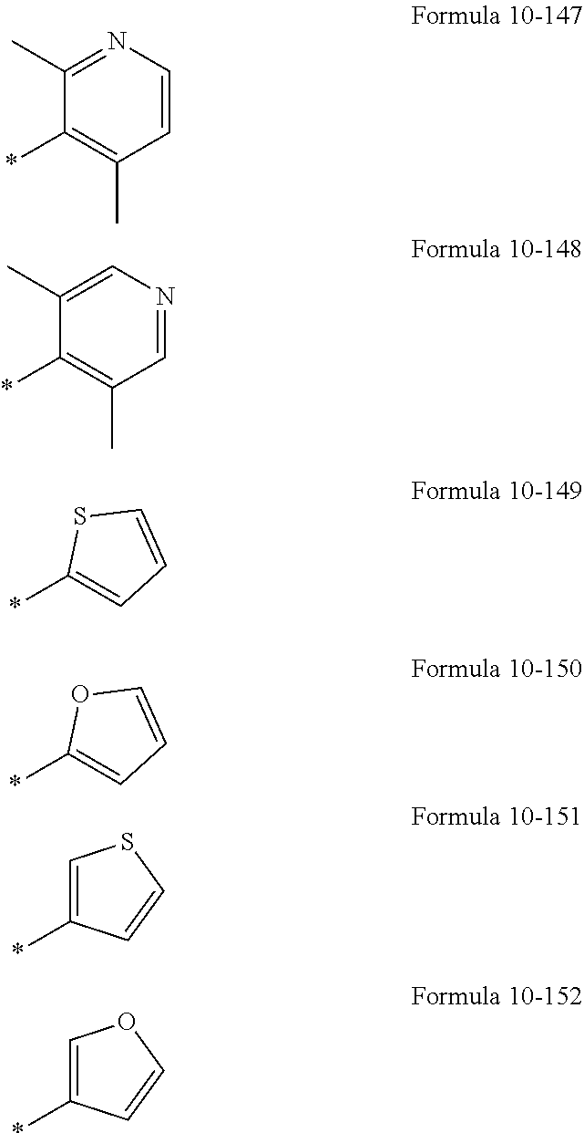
N1=C(C)C(*)=C(C)C=C1.C1=NC=C(C)C(*)=C1C.C1(*)=CC=CS1.C1(*)=CC=CO1.C1=C(*)C=CS1.C1=C(*)C=CO1
